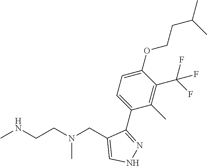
CNCCN(CC1=CNN=C1C1=CC=C(OCCC(C)C)C(C(F)(F)F)=C1C)C
